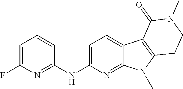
C1(NC2=NC(F)=CC=C2)=CC=C2C(=N1)N(C)C1=C2C(=O)N(C)CC1
